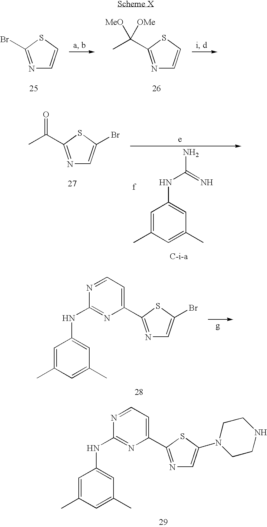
N1=C(Br)SC=C1.N1=C(C(C)([MeO])[OMe])SC=C1.N1=C(C(C)=O)SC(Br)=C1.C1=C(C)C=C(C)C=C1NC(=N)N.C1=C(C)C=C(C)C=C1NC1=NC(C2=NC=C(Br)S2)=CC=N1.C1=C(C)C=C(C)C=C1NC1=NC(C2=NC=C(N3CCNCC3)S2)=CC=N1
